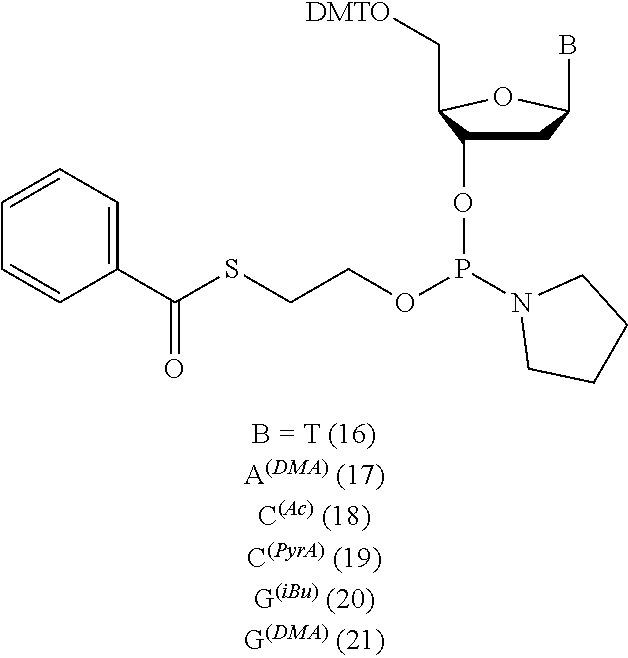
C1(C(SCCOP(OC2CC(B)OC2C[DMTO])N2CCCC2)=O)=CC=CC=C1
